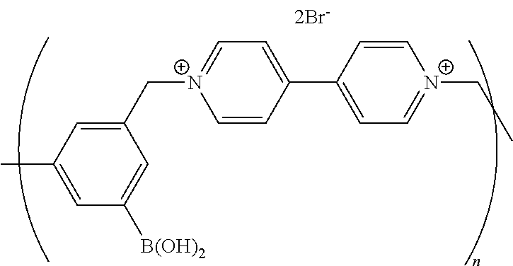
[N+]1(CC2=CC(C)=CC([B(OH)2])=C2)=CC=C(C2=CC=[N+](CC)C=C2)C=C1
